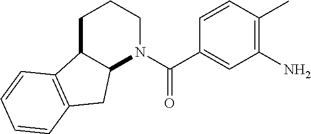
C1C2C(N(C(C3=CC(N)=C(C)C=C3)=O)CC1)CC1=C2C=CC=C1
